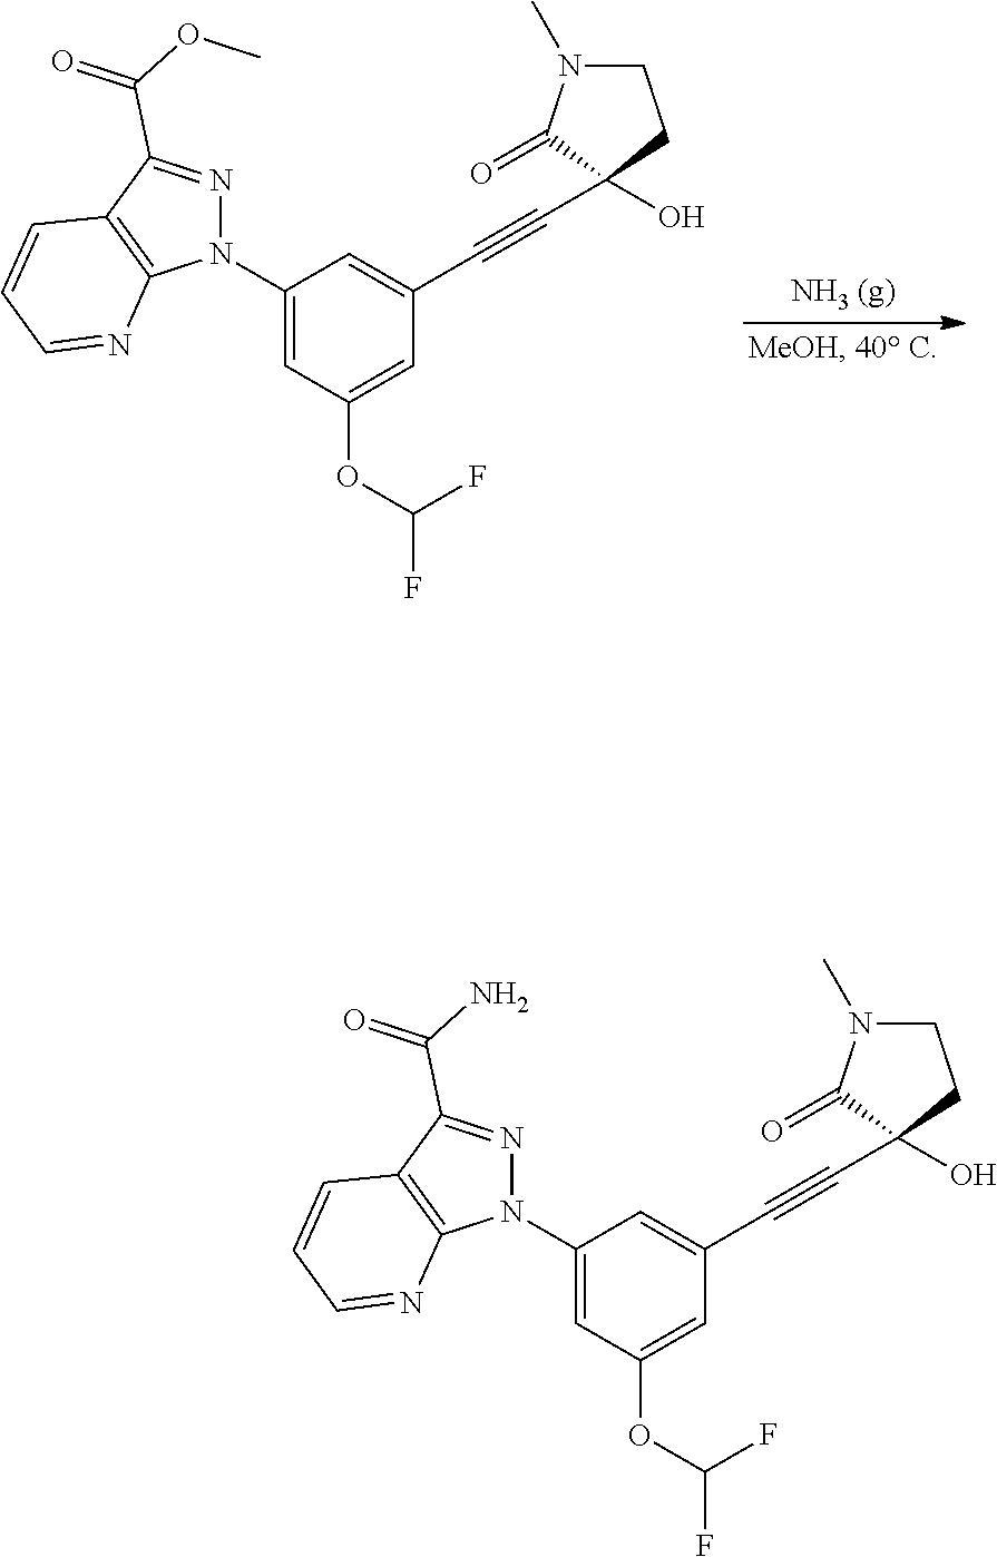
N1=C(C(OC)=O)C2=C(N1C1=CC(OC(F)F)=CC(C#CC3(O)C(=O)N(C)CC3)=C1)N=CC=C2.N1=C(C(N)=O)C2=C(N1C1=CC(OC(F)F)=CC(C#CC3(O)C(=O)N(C)CC3)=C1)N=CC=C2
